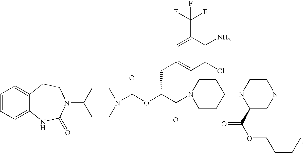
C1=CC=C2C(=C1)CCN(C1CCN(C(OC(C(=O)N3CCC(N4C(C(OCCCC)=O)CN(C)CC4)CC3)CC3=CC(Cl)=C(N)C(C(F)(F)F)=C3)=O)CC1)C(=O)N2
